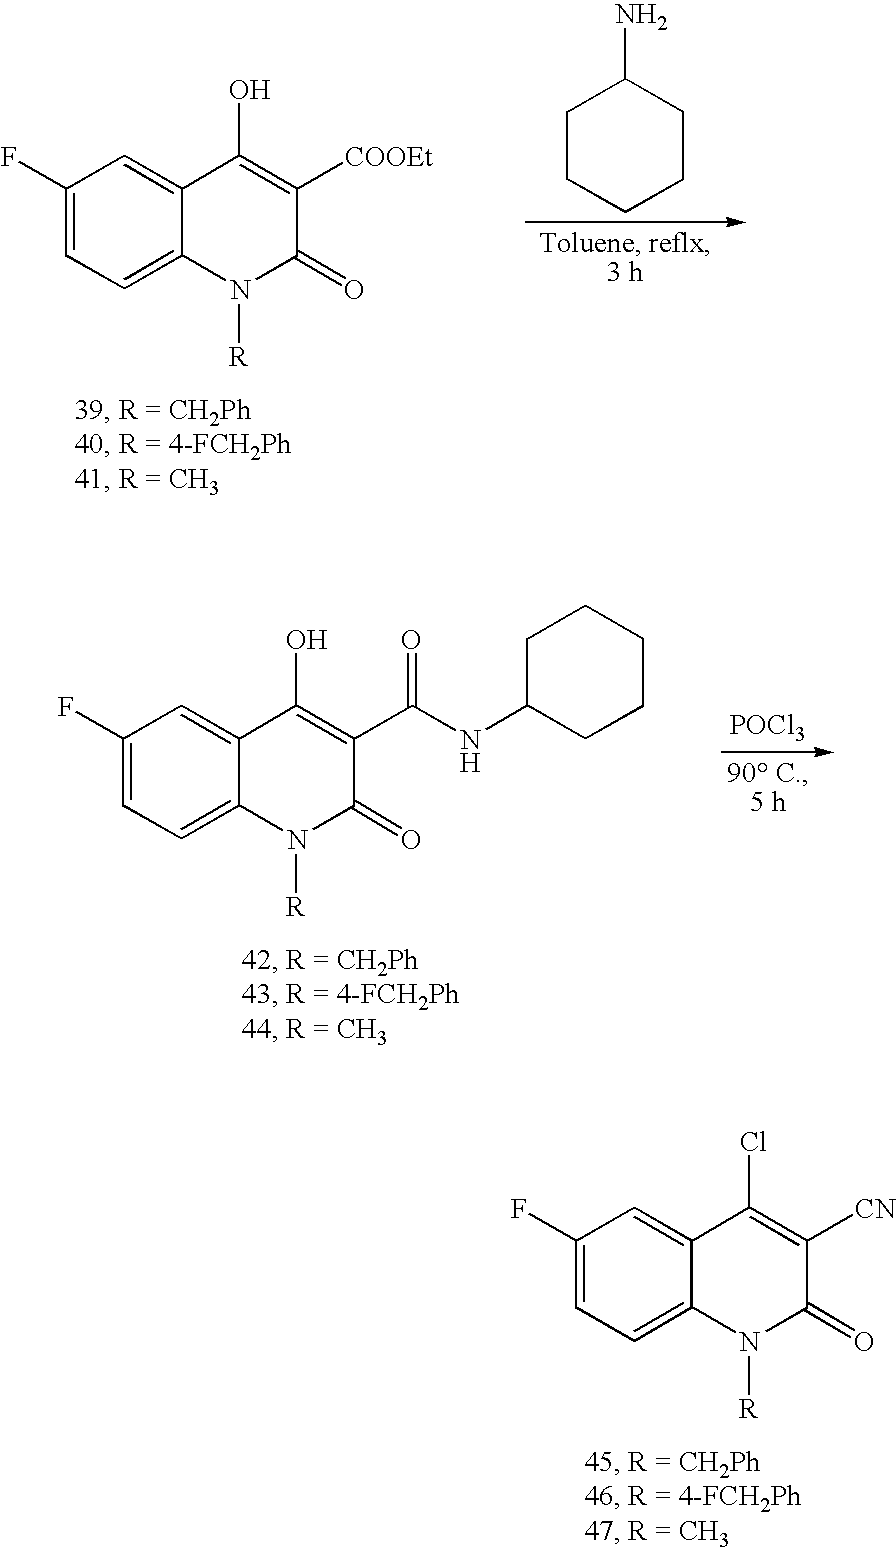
C1(F)=CC=C2C(=C1)C(Cl)=C([CN])C(=O)N2[R].C1(F)=CC=C2C(=C1)C(O)=C([COOEt])C(=O)N2[R].C1CCCCC1N.C1(F)=CC=C2C(=C1)C(O)=C(C(NC1CCCCC1)=O)C(=O)N2[R].[POCl3]
